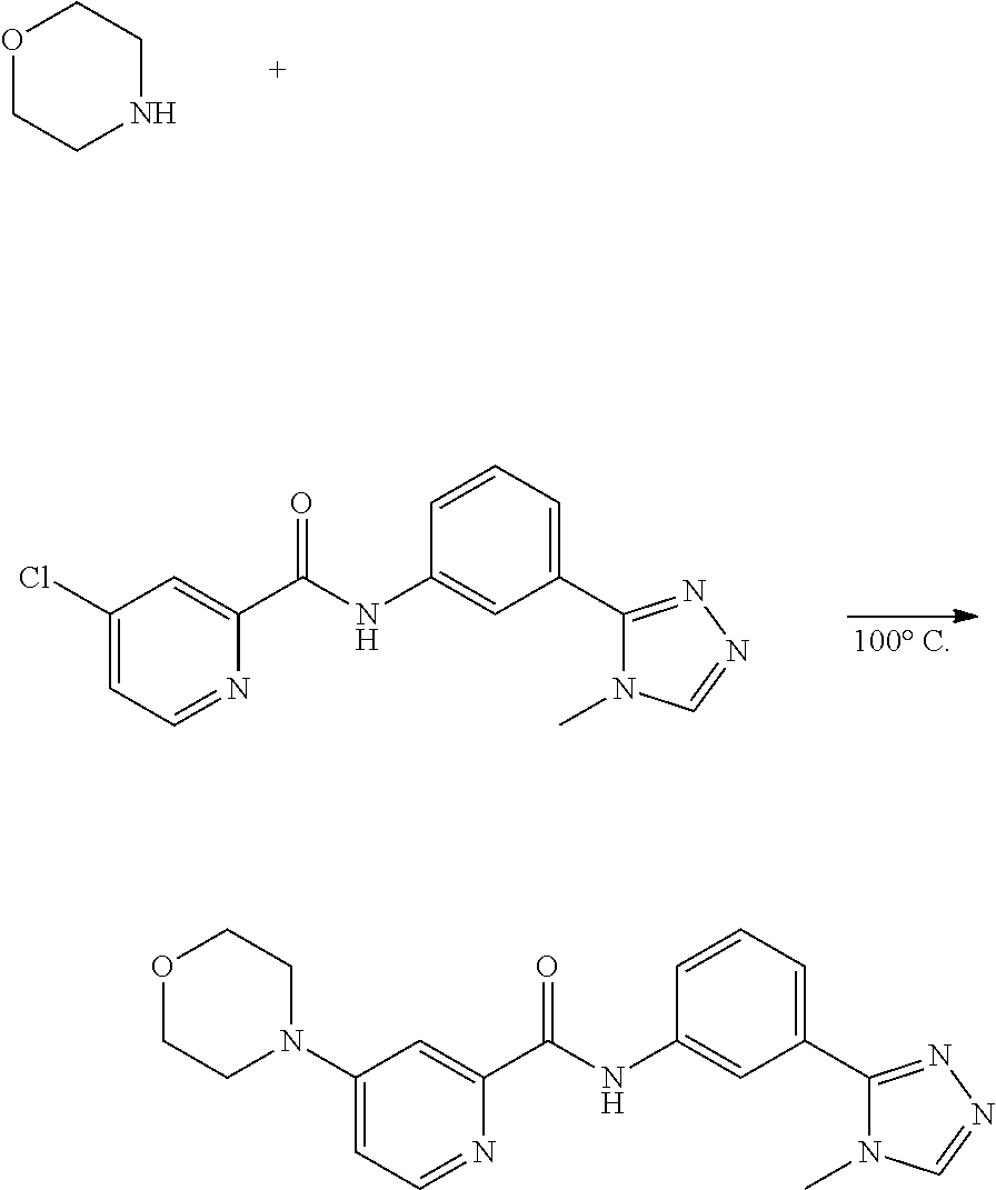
O1CCNCC1.C1(Cl)=CC=NC(C(NC2=CC(C3=NN=CN3C)=CC=C2)=O)=C1.C1(N2CCOCC2)=CC=NC(C(NC2=CC(C3=NN=CN3C)=CC=C2)=O)=C1
